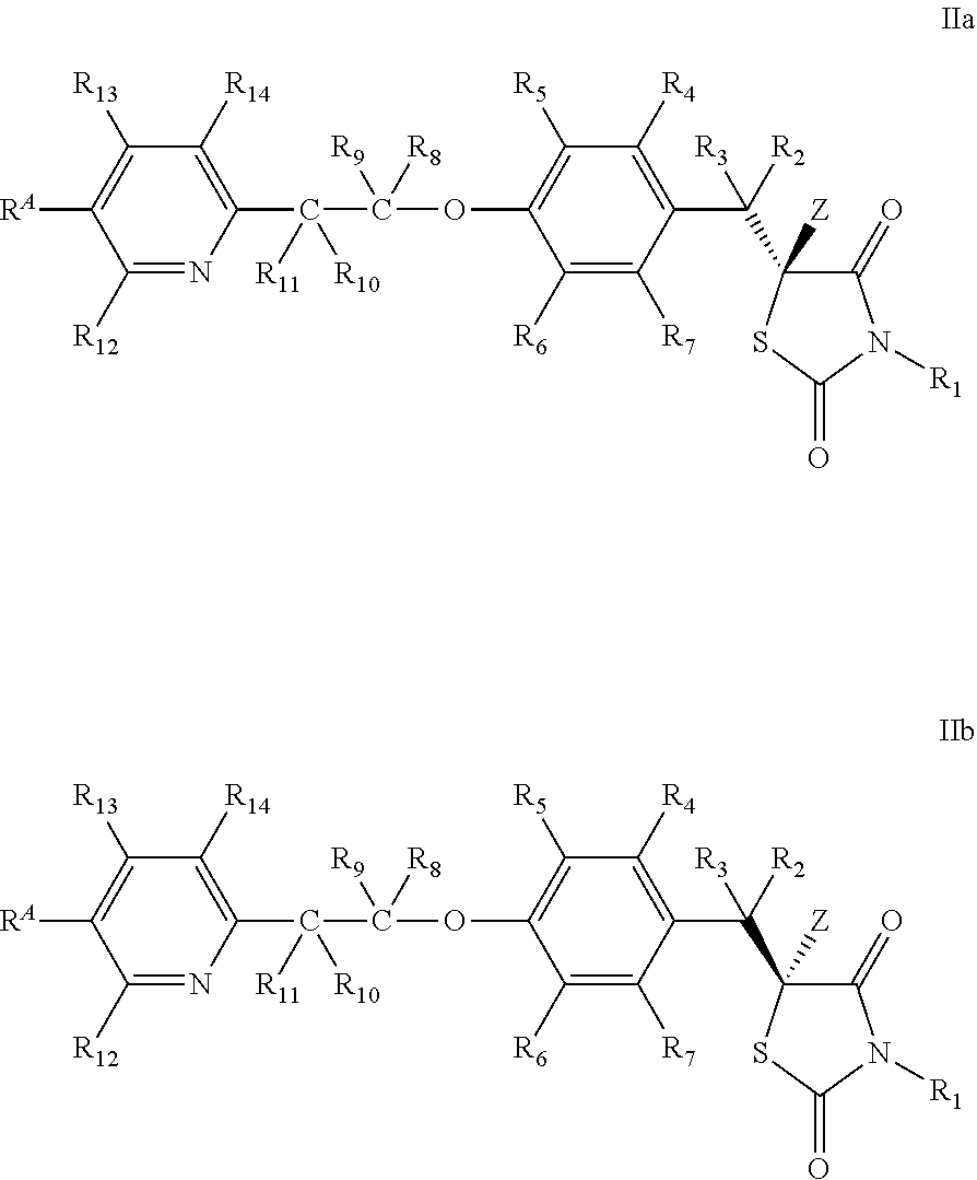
C1([R12])=NC(C(C(OC2=C([R5])C([R4])=C(C(C3([Z])C(=O)N([R1])C(=O)S3)([R2])[R3])C([R7])=C2[R6])([R8])[R9])([R11])[R10])=C([R14])C([R13])=C1[RA].C1([R12])=NC(C(C(OC2=C([R5])C([R4])=C(C(C3([Z])C(=O)N([R1])C(=O)S3)([R2])[R3])C([R7])=C2[R6])([R8])[R9])([R11])[R10])=C([R14])C([R13])=C1[RA]
